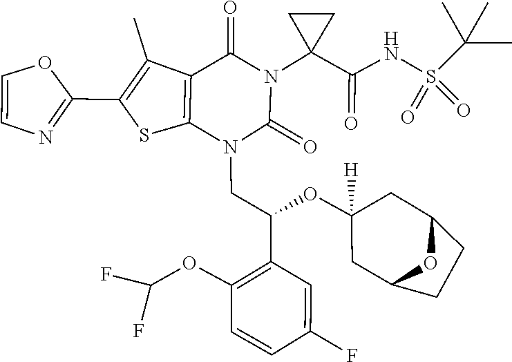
O(C(F)F)C1=C(C(CN2C(=O)N(C3(C(=O)NS(C(C)(C)C)(=O)=O)CC3)C(=O)C3=C2SC(C2=NC=CO2)=C3C)OC2([H])CC3CCC(C2)O3)C=C(F)C=C1
